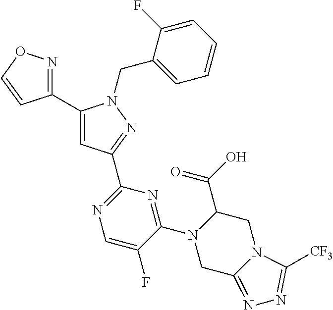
C1(C2=NOC=C2)=CC(C2=NC=C(F)C(N3CC4=NN=C([CF3])N4CC3C(=O)O)=N2)=NN1CC1=CC=CC=C1F
